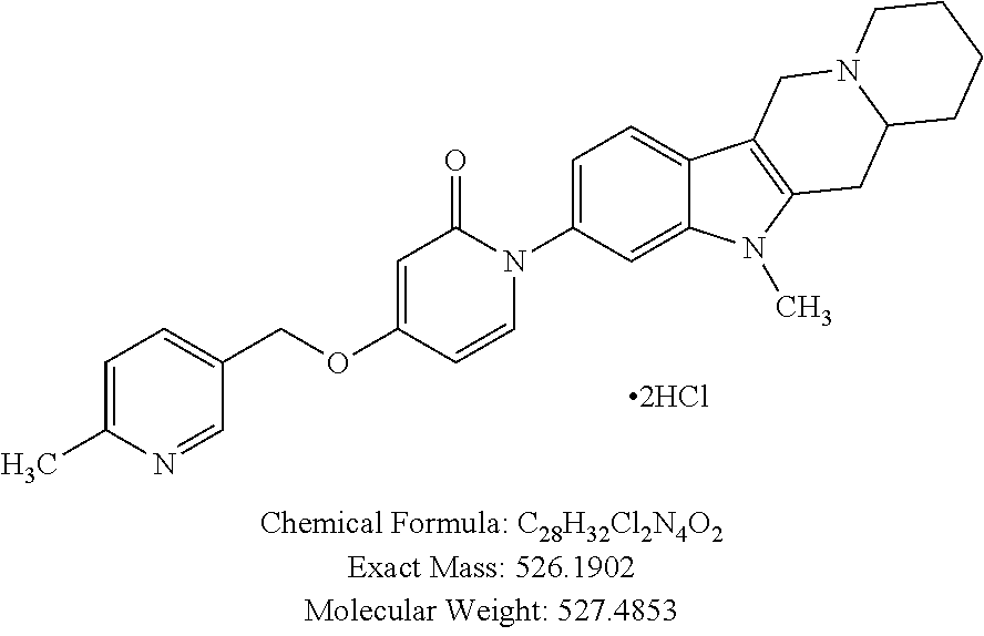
C1(N2C(=O)C=C(OCC3=CC=C(C)N=C3)C=C2)=CC=C2C(=C1)N(C)C1=C2CN2C(C1)CCCC2
